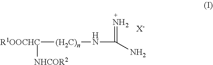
[R1OOCHC]([(H2C)n]NC(=N)N)[NHCOR2].[X-]
